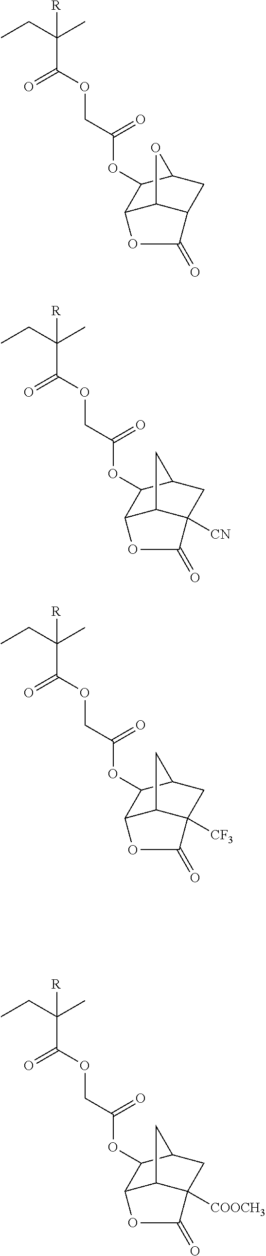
CCC(C)(C(OCC(OC1C2C3C(CC1O3)C(=O)O2)=O)=O)[R].CCC(C)(C(OCC(OC1C2C3C([CN])(CC1C3)C(=O)O2)=O)=O)[R].CCC(C)(C(OCC(OC1C2C3C([CF3])(CC1C3)C(=O)O2)=O)=O)[R].CCC(C)(C(OCC(OC1C2C3C([COOCH3])(CC1C3)C(=O)O2)=O)=O)[R]
